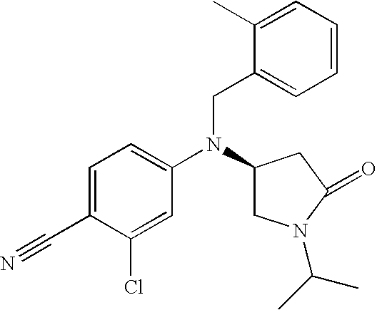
C1=C(C#N)C(Cl)=CC(N(C2CN(C(C)C)C(=O)C2)CC2=CC=CC=C2C)=C1
